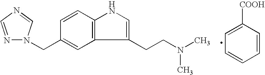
N1=CN=CN1CC1=CC2=C(C=C1)NC=C2CCN(C)C.C1=C([COOH])C=CC=C1
